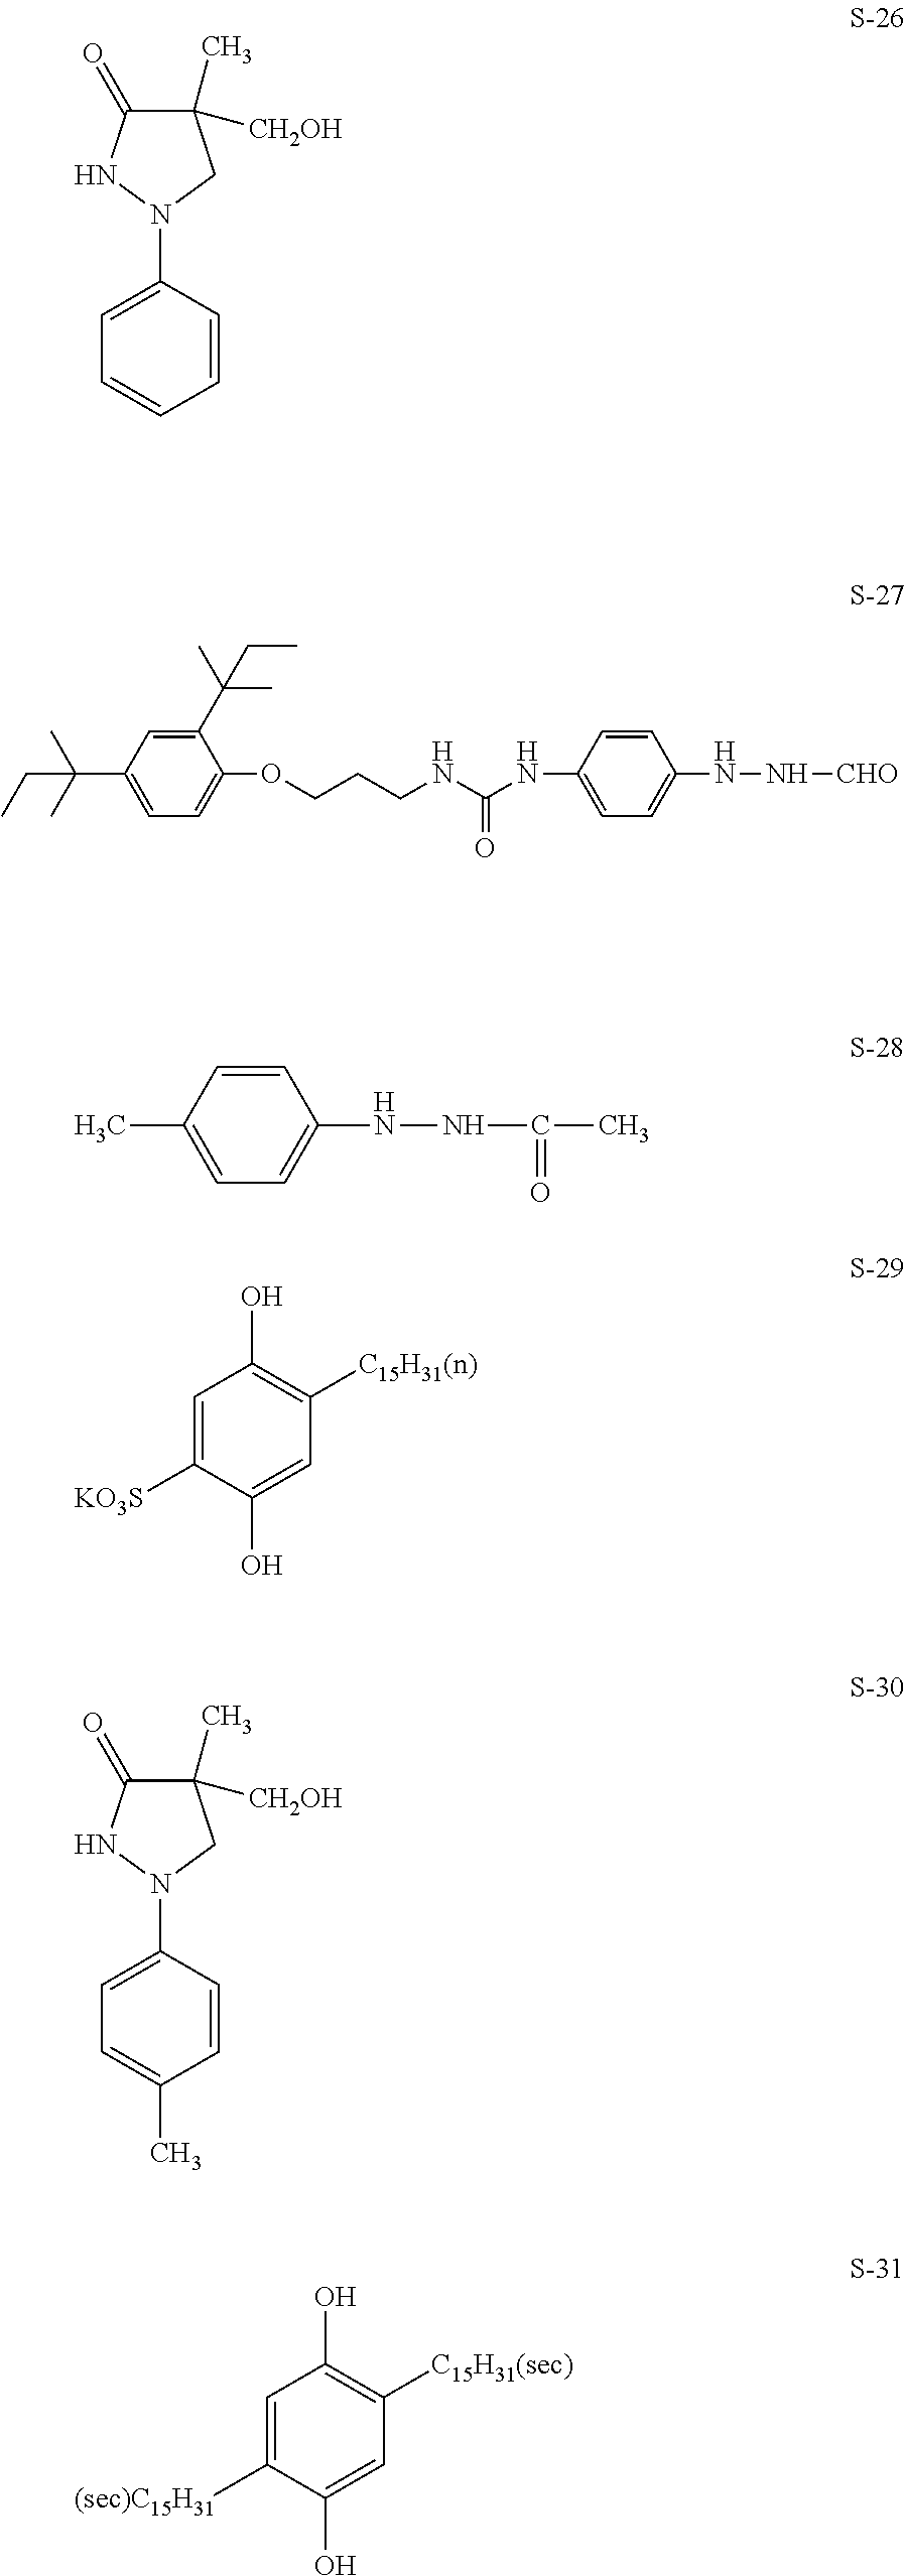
C1=CC=CC(N2CC(C)([CH2OH])C(=O)N2)=C1.C1(C(C)(C)CC)=CC(C(C)(C)CC)=CC=C1OCCCNC(=O)NC1=CC=C(NN[CHO])C=C1.C1=CC(C)=CC=C1NNC(=O)C.C1=C([KO3S])C(O)=CC([C15H31(n)])=C1O.C1=C(C)C=CC(N2CC(C)([CH2OH])C(=O)N2)=C1.C1=C([(sec)C15H31])C(O)=CC([C15H31(sec)])=C1O
